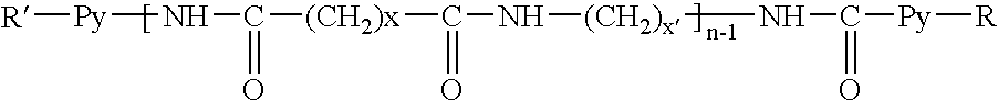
[R][Py]NC(=O)[(CH2)x]C(=O)N[(CH2)x]NC(=O)[Py][R]
